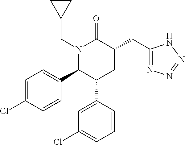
C1=C(Cl)C=CC(C2C(C3=CC(Cl)=CC=C3)CC(CC3=NN=NN3)C(=O)N2CC2CC2)=C1
